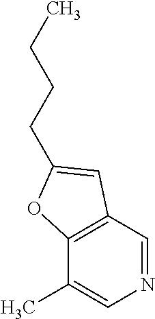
C1=NC=C(C)C2=C1C=C(CCCC)O2
